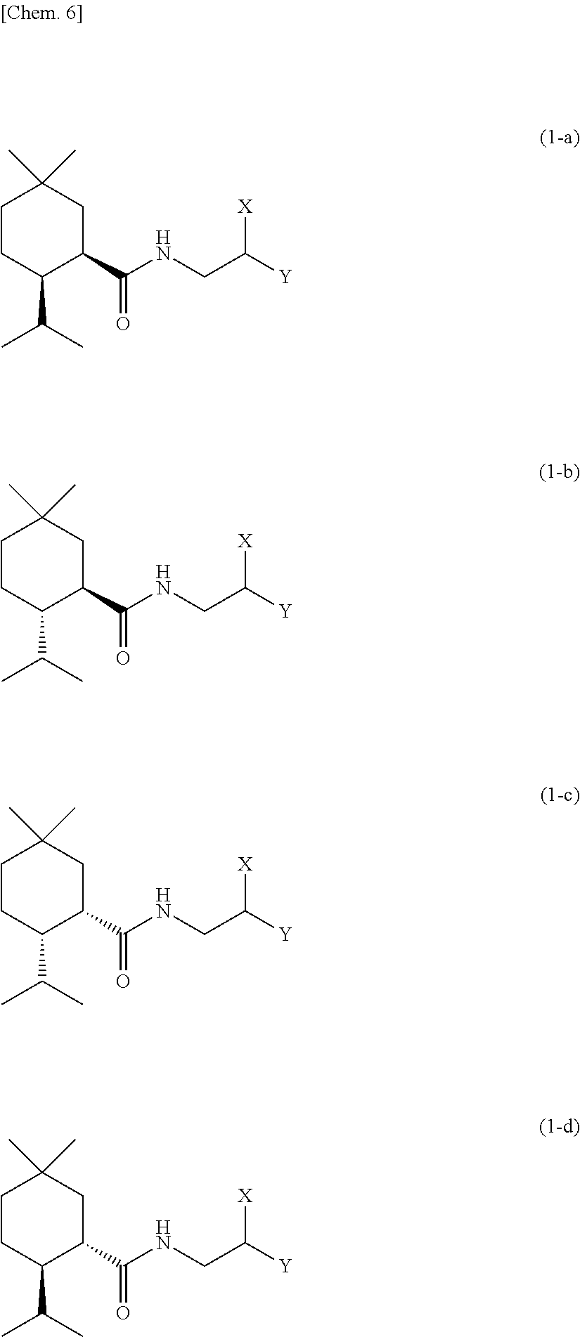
C1CC(C(C)C)C(C(=O)NCC([Y])[X])CC1(C)C.C1CC(C(C)C)C(C(=O)NCC([Y])[X])CC1(C)C.C1CC(C(C)C)C(C(=O)NCC([Y])[X])CC1(C)C.C1CC(C(C)C)C(C(=O)NCC([Y])[X])CC1(C)C
